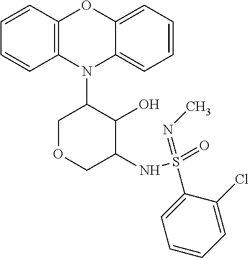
N1(C2COCC(NS(=O)(=NC)C3=CC=CC=C3Cl)C2O)C2=C(C=CC=C2)OC2=CC=CC=C12
